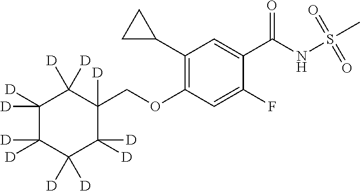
C1=C(C(NS(=O)(=O)C)=O)C(F)=CC(OCC2([D])C([D])([D])C([D])([D])C([D])([D])C([D])([D])C2([D])[D])=C1C1CC1
